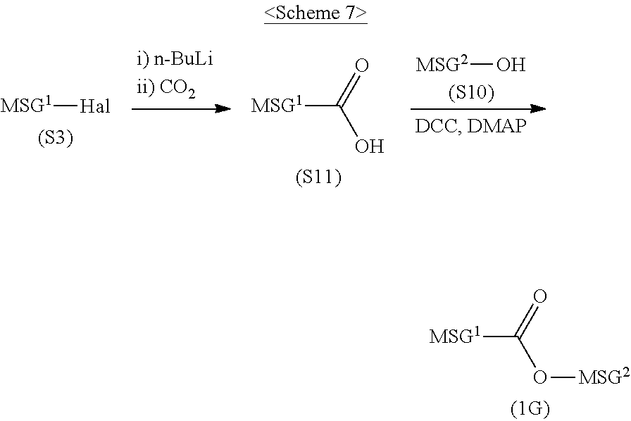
[MSG2]O.[(S10)].[MSG1][Hal].[(S3)].[MSG1]C(=O)O.[(S11)].[MSG1]C(=O)O[MSG2]
